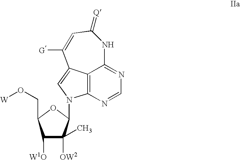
C1([W1O])C([OW2])(C)C(N2C3=C4C(=C2)C([G])=CC(=[Q])NC4=NC=N3)OC1CO[W]
